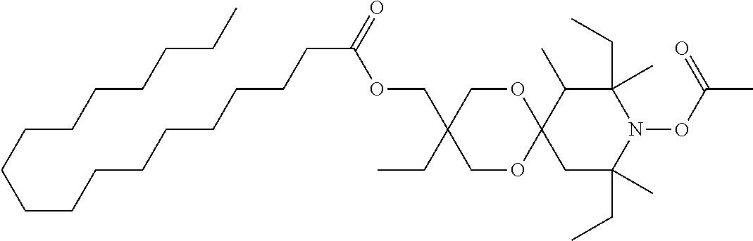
CCCCCCCCCCCCCCCCCC(OCC1(CC)COC2(OC1)CC(CC)(C)N(OC(C)=O)C(CC)(C)C2C)=O
